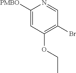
C1(OCC)=C(Br)C=NC([PMBO])=C1
